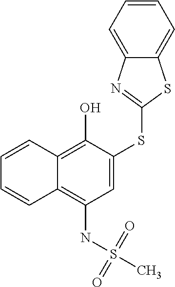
C1=CC2=C(O)C(SC3=NC4=CC=CC=C4S3)=CC(NS(=O)(=O)C)=C2C=C1
